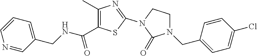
C1(C)=C(C(NCC2=CC=CN=C2)=O)SC(N2C(=O)N(CC3=CC=C(Cl)C=C3)CC2)=N1
